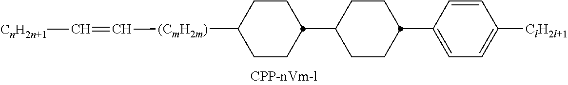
[(CmH2m)](C=C[CnH2n+1])C1CCC(C2CCC(C3=CC=C([ClH2l+1])C=C3)CC2)CC1
